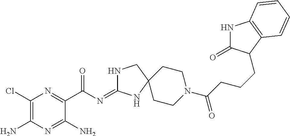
C1(Cl)=C(N)N=C(N)C(C(=O)N=C2NCC3(N2)CCN(C(=O)CCCC2C(=O)NC4=C2C=CC=C4)CC3)=N1
